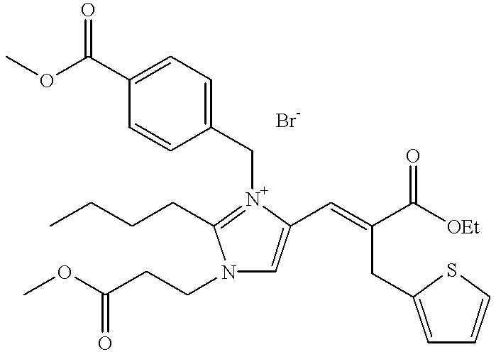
[N+]1(CC2=CC=C(C(OC)=O)C=C2)=C(CCCC)N(CCC(OC)=O)C=C1C=C(C([OEt])=O)CC1=CC=CS1
